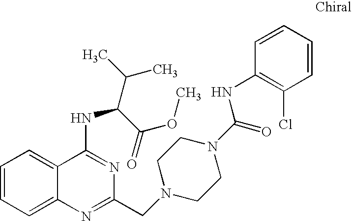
C1=CC=C2C(=C1)C(NC(C(C)C)C(=O)OC)=NC(CN1CCN(C(=O)NC3=C(Cl)C=CC=C3)CC1)=N2
